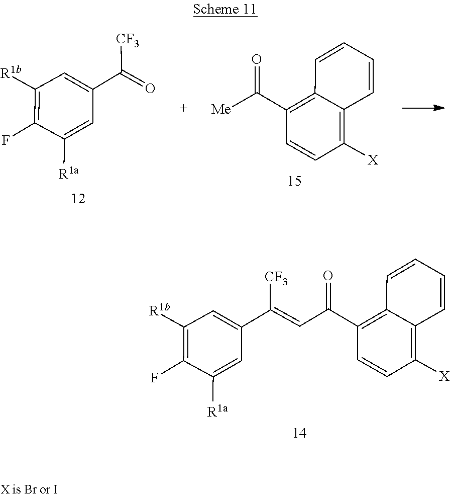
C1([X])=C2C(=C(C(C=C(C3=CC([R1b])=C(F)C([R1a])=C3)[CF3])=O)C=C1)C=CC=C2.C(C1=CC([R1b])=C(F)C([R1a])=C1)(=O)[CF3].C1([X])=C2C(=C(C(=O)[Me])C=C1)C=CC=C2
